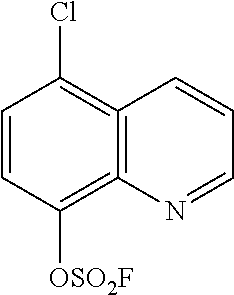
C1=CC([OSO2F])=C2=C(=C1Cl)C=CC=N2
